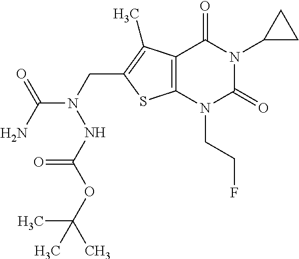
C12=C(N(CCF)C(=O)N(C3CC3)C1=O)SC(CN(C(N)=O)NC(OC(C)(C)C)=O)=C2C
